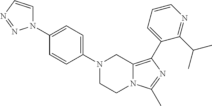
N1(C2=CC=C(N3C=CN=N3)C=C2)CCN2C(=C(C3=CC=CN=C3C(C)C)N=C2C)C1
